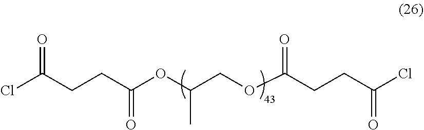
ClC(CCC(OC(COC(CCC(Cl)=O)=O)C)=O)=O
